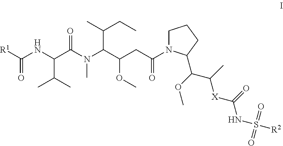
O=C([R1])NC(C(N(C(C(CC(N1CCCC1C(OC)C(C)[X]C(NS([R2])(=O)=O)=O)=O)OC)C(C)CC)C)=O)C(C)C
